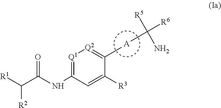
[A].[Q1]1=C(NC(C([R1])[R2])=O)C=C([R3])C(C)=[Q2]1.CC([R6])([R5])N
